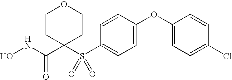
N(C(=O)C1(S(C2=CC=C(OC3=CC=C(Cl)C=C3)C=C2)(=O)=O)CCOCC1)O
